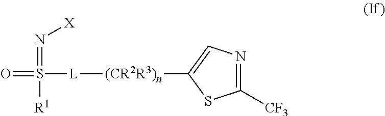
O=S([R1])(=N[X])[L][(CR2R3)n]C1=CN=C([CF3])S1
